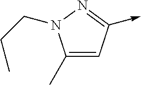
C1(C)=CC(->C)=NN1CCC
